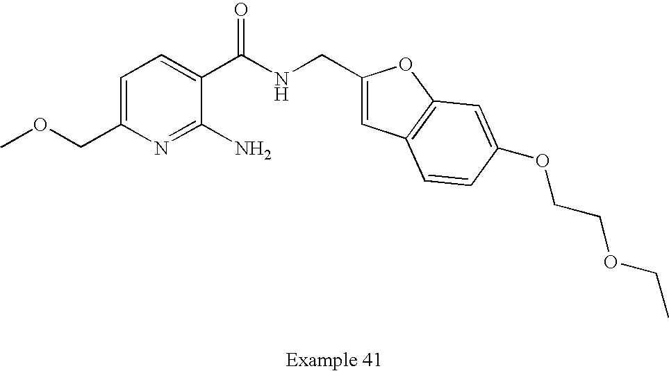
C1=C(COC)N=C(N)C(C(NCC2=CC3=C(O2)C=C(OCCOCC)C=C3)=O)=C1
